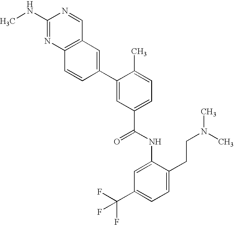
CNC1=NC2=C(C=N1)C=C(C1=CC(C(NC3=CC(C(F)(F)F)=CC=C3CCN(C)C)=O)=CC=C1C)C=C2
